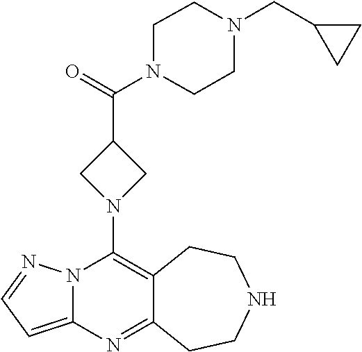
C12=C(N3CC(C(=O)N4CCN(CC5CC5)CC4)C3)N3C(=CC=N3)N=C1CCNCC2
